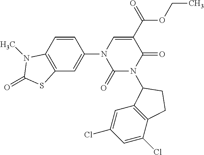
C1=CC2=C(C=C1N1C(=O)N(C3C4=C(C(Cl)=CC(Cl)=C4)CC3)C(=O)C(C(=O)OCC)=C1)SC(=O)N2C
